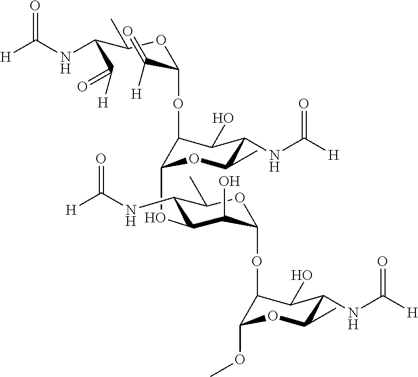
[H]C(NC(C(=O)[H])C(OC(C(=O)[H])OC1C(OC2C(NC([H])=O)C(C)OC(OC3C(O)C(NC([H])=O)C(C)OC3OC)C2O)OC(C)C(NC([H])=O)C1O)C)=O
